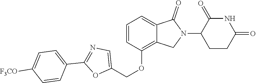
C1(OCC2=CN=C(C3=CC=C([F3CO])C=C3)O2)=C2C(=CC=C1)C(=O)N(C1CCC(=O)NC1=O)C2
